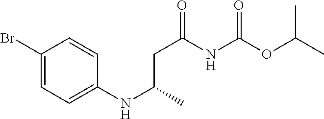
C1(Br)=CC=C(NC(CC(NC(=O)OC(C)C)=O)C)C=C1
